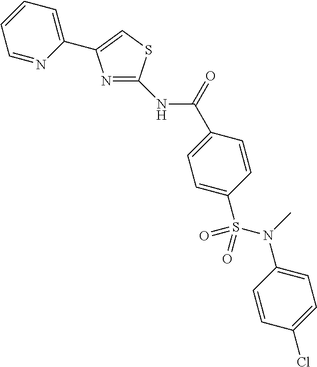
N(C(=O)C1=CC=C(S(N(C)C2=CC=C(Cl)C=C2)(=O)=O)C=C1)C1=NC(C2=CC=CC=N2)=CS1
